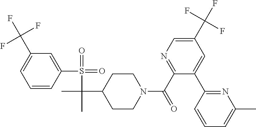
C1(C(F)(F)F)=CC=CC(S(=O)(=O)C(C)(C2CCN(C(C3=NC=C(C(F)(F)F)C=C3C3=NC(C)=CC=C3)=O)CC2)C)=C1
